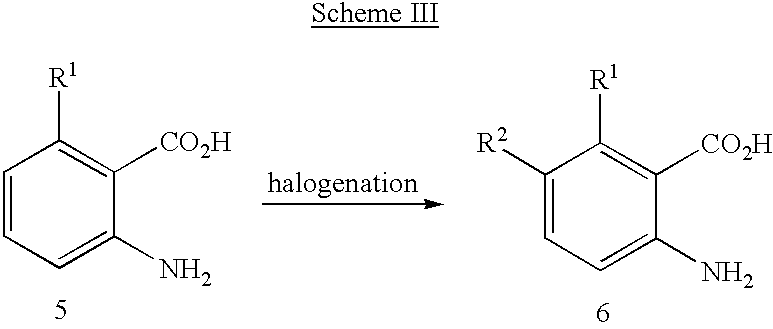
C1=CC=C(N)C([CO2H])=C1[R1].C1([R2])=CC=C(N)C([CO2H])=C1[R1]
